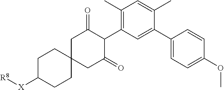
C1(C)=C(C2C(=O)CC3(CC2=O)CCC([X][R8])CC3)C=C(C2=CC=C(OC)C=C2)C(C)=C1
